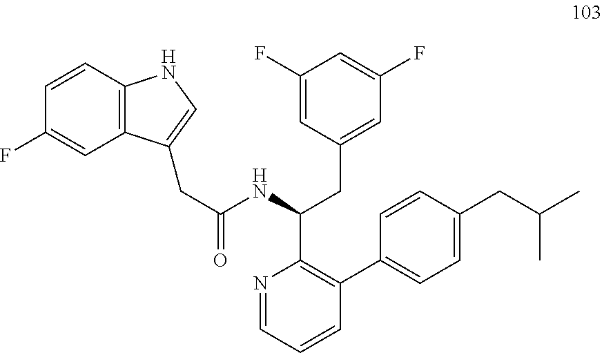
N1=CC=CC(C2=CC=C(CC(C)C)C=C2)=C1C(NC(CC1=CNC2=C1C=C(F)C=C2)=O)CC1=CC(F)=CC(F)=C1
